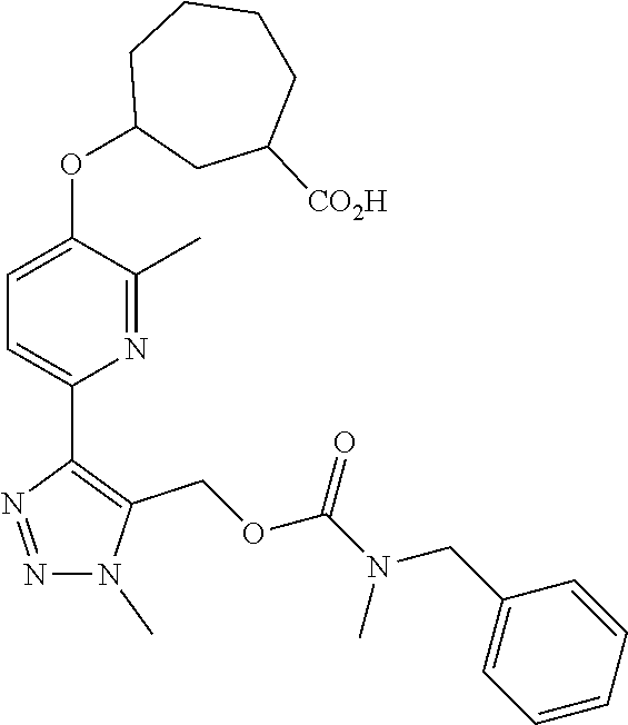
N1(C)N=NC(C2=CC=C(OC3CC([CO2H])CCCC3)C(C)=N2)=C1COC(N(C)CC1=CC=CC=C1)=O
